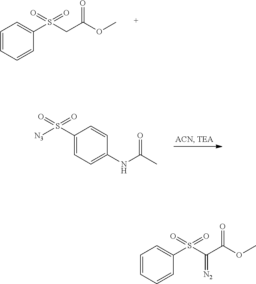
C1(S(CC(OC)=O)(=O)=O)=CC=CC=C1.C1(S([N3])(=O)=O)=CC=C(NC(C)=O)C=C1.C1(S(C(C(OC)=O)=[N2])(=O)=O)=CC=CC=C1
